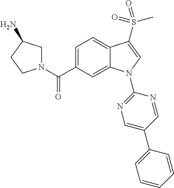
C(C1=CC=C2C(=C1)N(C1=NC=C(C3=CC=CC=C3)C=N1)C=C2S(=O)(C)=O)(=O)N1CC(N)CC1
